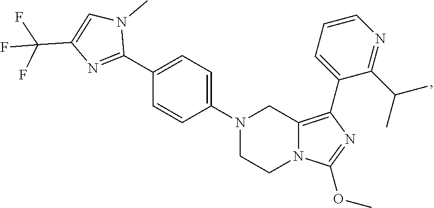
C1(OC)=NC(C2=CC=CN=C2C(C)C)=C2CN(C3=CC=C(C4=NC(C(F)(F)F)=CN4C)C=C3)CCN12
